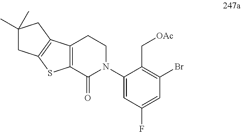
BrC1=C(C[OAc])C(N2CCC3=C(C2=O)SC2=C3CC(C)(C)C2)=CC(F)=C1
